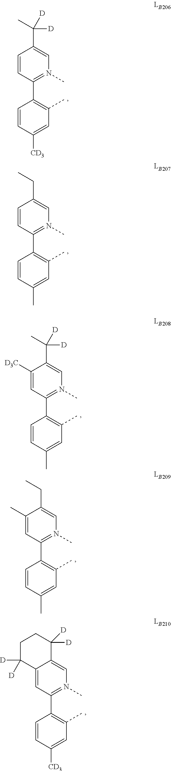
C1(C)=CC(C2=C(C)C=C(C)C=C2)=N(C)C=C1CC.C1=CC(C2=C(C)C=C([CD3])C=C2)=N(C)C=C1C(C)([D])[D].C1=CC(C2=C(C)C=C(C)C=C2)=N(C)C=C1CC.C1([D3C])=CC(C2=C(C)C=C(C)C=C2)=N(C)C=C1C(C)([D])[D].C12=CC(C3=C(C)C=C([CD3])C=C3)=N(C)C=C1C([D])([D])CCC2([D])[D]
